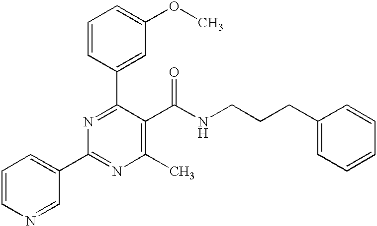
C1=CC(C2=NC(C3=CC=CN=C3)=NC(C)=C2C(NCCCC2=CC=CC=C2)=O)=CC(OC)=C1
